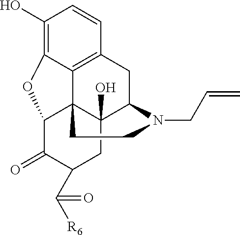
C1(O)=C2C3=C(C=C1)CC1C4(O)C3(C(C(=O)C(C([R6])=O)C4)O2)CCN1CC=C
